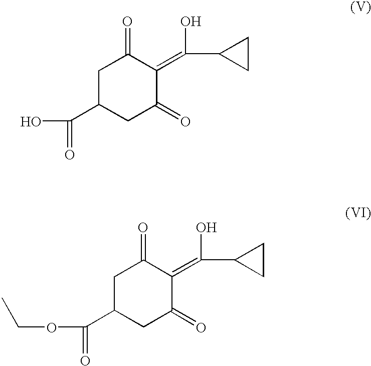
C1C(C(O)=O)CC(=O)C(=C(C2CC2)O)C1=O.C1C(C(OCC)=O)CC(=O)C(=C(C2CC2)O)C1=O
